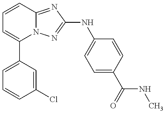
C1(C2=CC=CC(Cl)=C2)=CC=CC2=NC(NC3=CC=C(C(=O)NC)C=C3)=NN12
